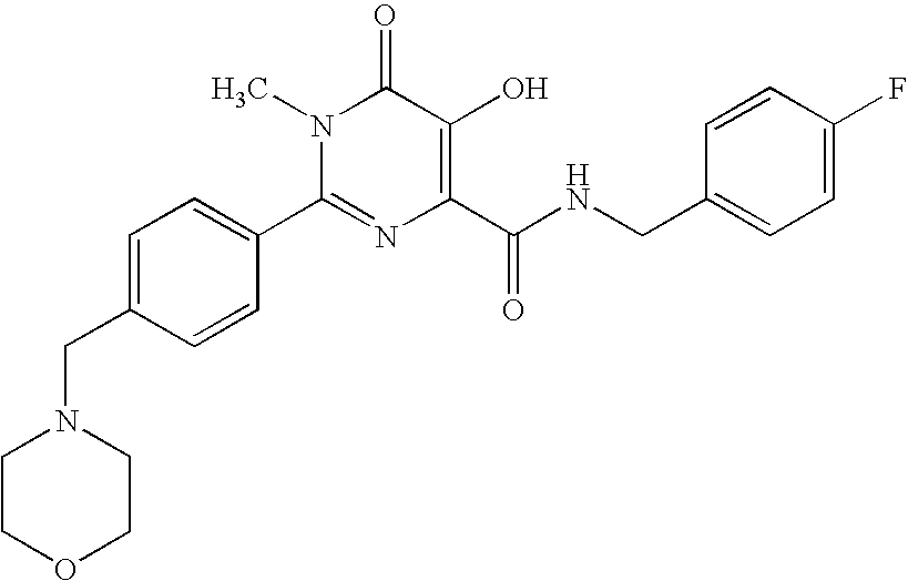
C1COCCN1CC1=CC=C(C2=NC(C(NCC3=CC=C(F)C=C3)=O)=C(O)C(=O)N2C)C=C1
